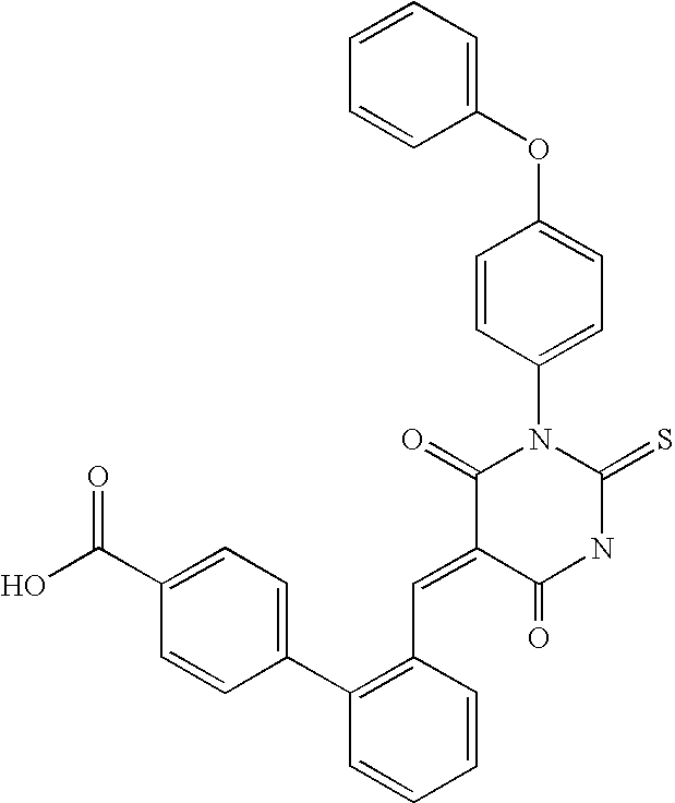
C1=CC=CC(OC2=CC=C(N3C(=O)C(=CC4=C(C5=CC=C(C(O)=O)C=C5)C=CC=C4)C(=O)NC3=S)C=C2)=C1
